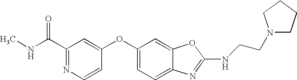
CNC(C1=NC=CC(OC2=CC=C3C(=C2)OC(NCCN2CCCC2)=N3)=C1)=O
